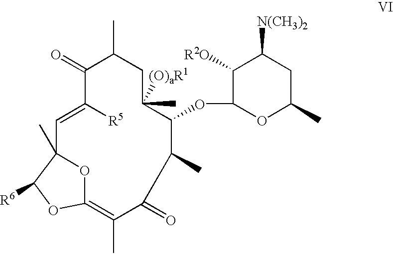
C12(C)OC(=C(C)C(=O)C(C)C(OC3OC(C)CC([N(CH3)2])C3[R2O])C([(O)aR1])(C)CC(C)C(=O)C([R5])=C1)OC2[R6]
